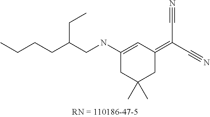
C(CCC(CNC1=CC(=C(C#N)C#N)CC(C)(C)C1)CC)C
